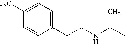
N(CCC1=CC=C([F3C])C=C1)C(C)C
